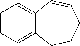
C1=CC=C2C(=C1)C=CCCC2
